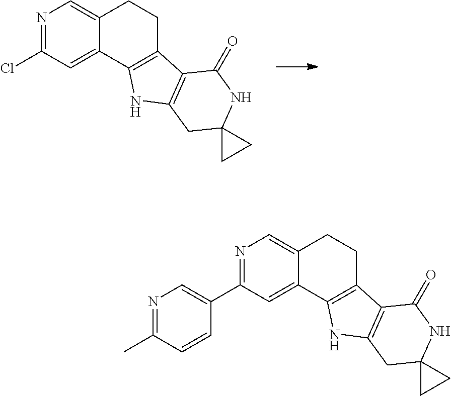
N1=C(Cl)C=C2C(=C1)CCC1=C2NC2=C1C(=O)NC1(C2)CC1.N1=C(C2=CN=C(C)C=C2)C=C2C(=C1)CCC1=C2NC2=C1C(=O)NC1(C2)CC1
